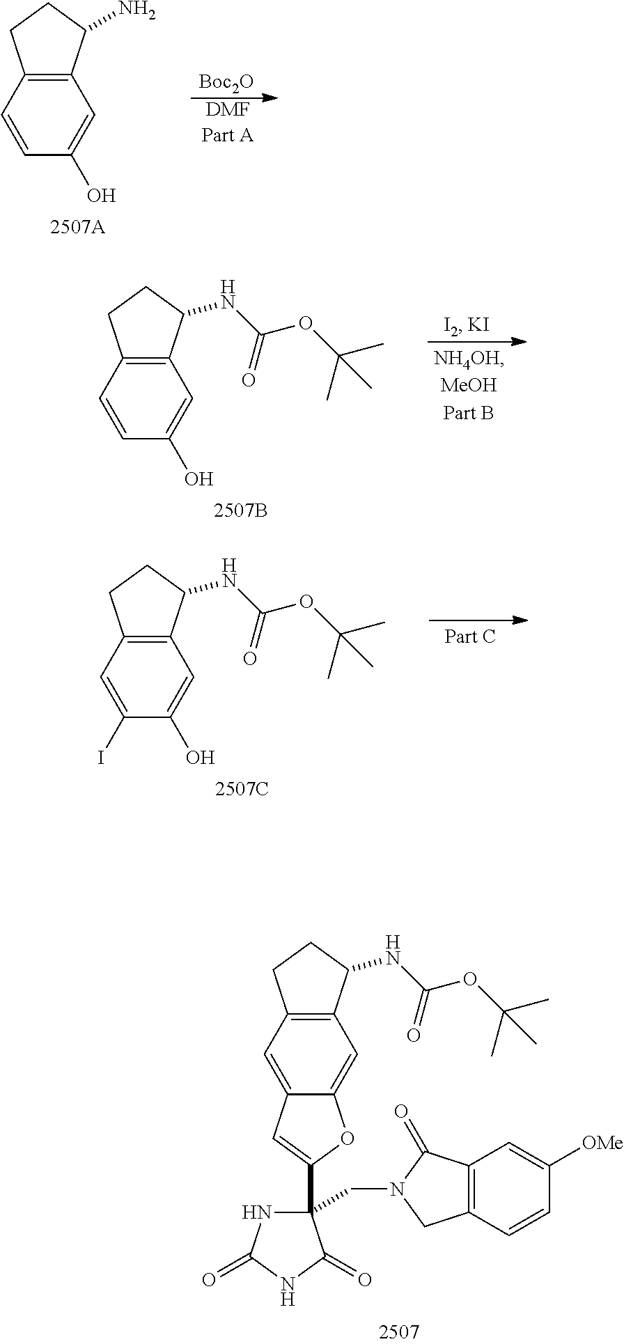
C1=C2C(=CC3=C1CCC3NC(OC(C)(C)C)=O)OC(C1(CN3CC4=C(C3=O)C=C([OMe])C=C4)NC(=O)NC1=O)=C2.C1=CC(O)=CC2=C1CCC2N.[Boc2O].[DMF].C1=CC(O)=CC2=C1CCC2NC(OC(C)(C)C)=O.C1=C(I)C(O)=CC2=C1CCC2NC(OC(C)(C)C)=O
